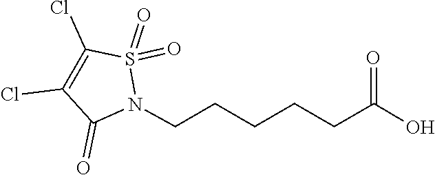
S1(=O)(=O)C(Cl)=C(Cl)C(=O)N1CCCCCC(=O)O
